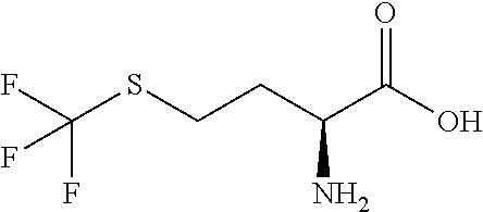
FC(SCCC(C(O)=O)N)(F)F
